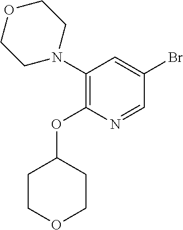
C1=NC(OC2CCOCC2)=C(N2CCOCC2)C=C1Br
